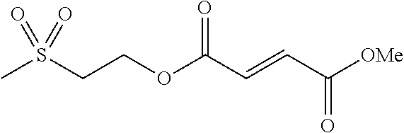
CS(CCOC(C=CC([OMe])=O)=O)(=O)=O
